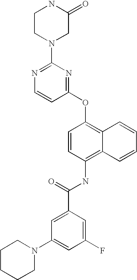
N1=C(N2CC(=O)NCC2)N=C(OC2=C3C(=C(NC(C4=CC(N5CCCCC5)=CC(F)=C4)=O)C=C2)C=CC=C3)C=C1
